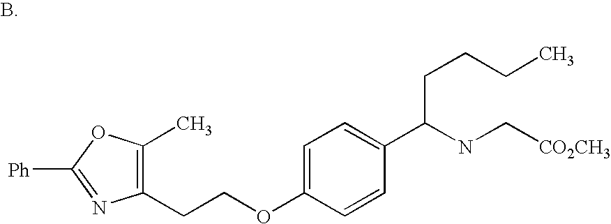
C1(CCOC2=CC=C(C(NC[CO2CH3])CCCC)C=C2)=C(C)OC([Ph])=N1
